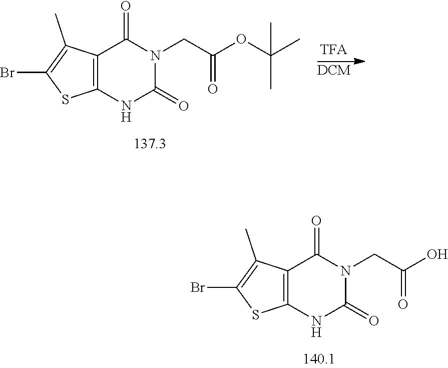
C12=C(SC(Br)=C1C)NC(=O)N(CC(O)=O)C2=O.C12=C(SC(Br)=C1C)NC(=O)N(CC(OC(C)(C)C)=O)C2=O.[DCM]
